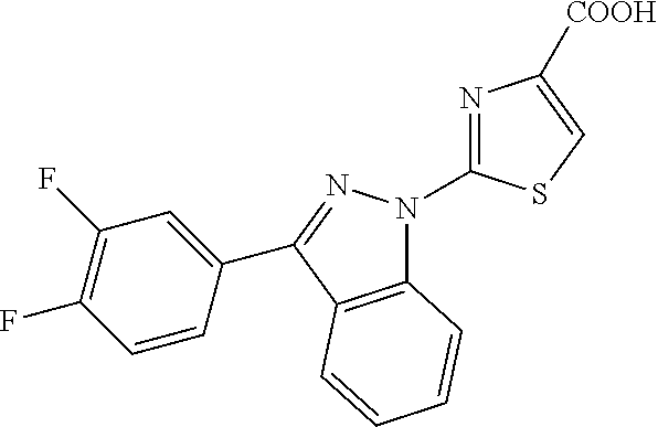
C12=C(C(C3=CC(F)=C(F)C=C3)=NN1C1=NC([COOH])=CS1)C=CC=C2
